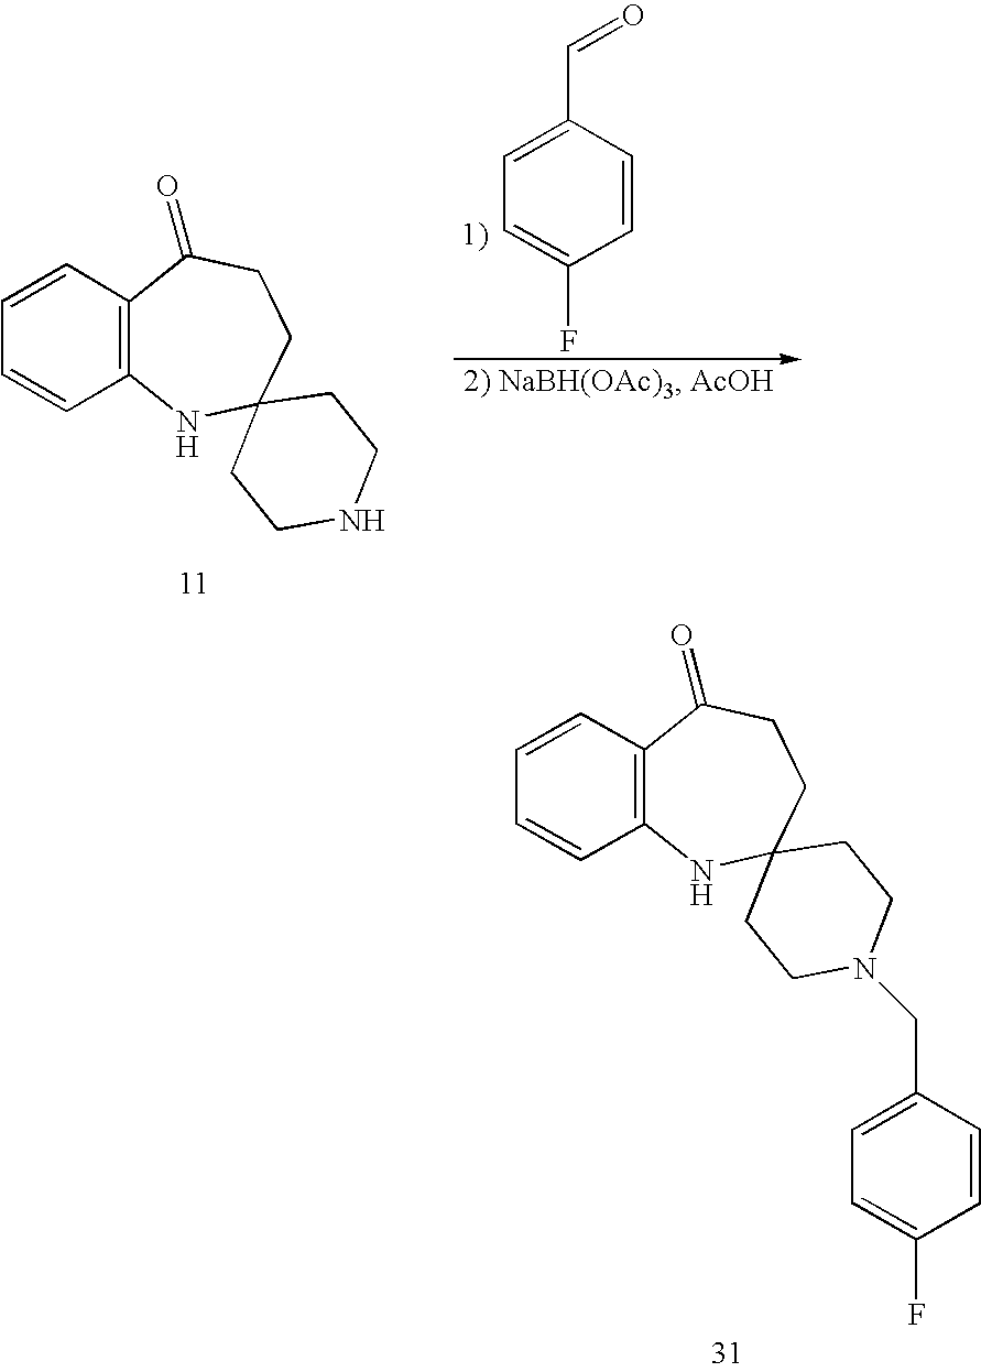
C12=C(C=CC=C1)C(=O)CCC1(N2)CCN(CC2=CC=C(F)C=C2)CC1.C12=C(C=CC=C1)C(=O)CCC1(N2)CCNCC1.C1(C=O)=CC=C(F)C=C1
